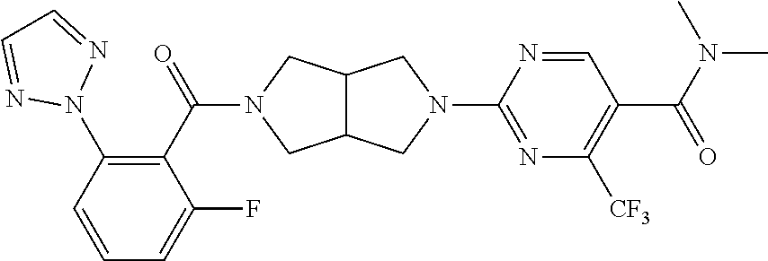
C12C(CN(C3=NC([CF3])=C(C(N(C)C)=O)C=N3)C1)CN(C(C1=C(N3N=CC=N3)C=CC=C1F)=O)C2
